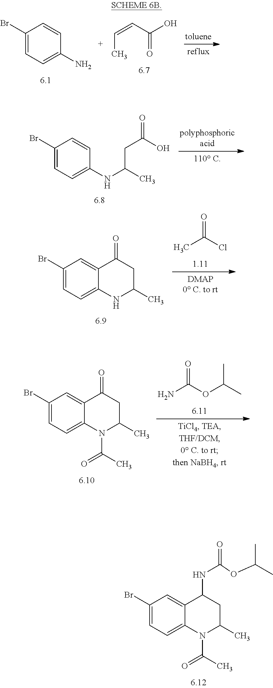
C1(Br)=CC=C(N)C=C1.C(=O)(O)C=CC.C1(Br)=CC=C(NC(C)CC(=O)O)C=C1.C1(Br)=CC=C2C(=C1)C(=O)CC(C)N2.CC(Cl)=O.NC(OC(C)C)=O.C1(Br)=CC=C2C(=C1)C(=O)CC(C)N2C(=O)C.C1(Br)=CC=C2C(=C1)C(NC(OC(C)C)=O)CC(C)N2C(=O)C
